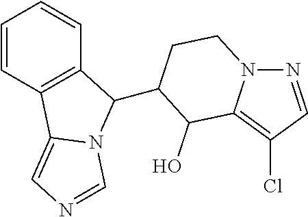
C1=CC2=C(C=C1)C(C1CCN3N=CC(Cl)=C3C1O)N1C2=CN=C1
